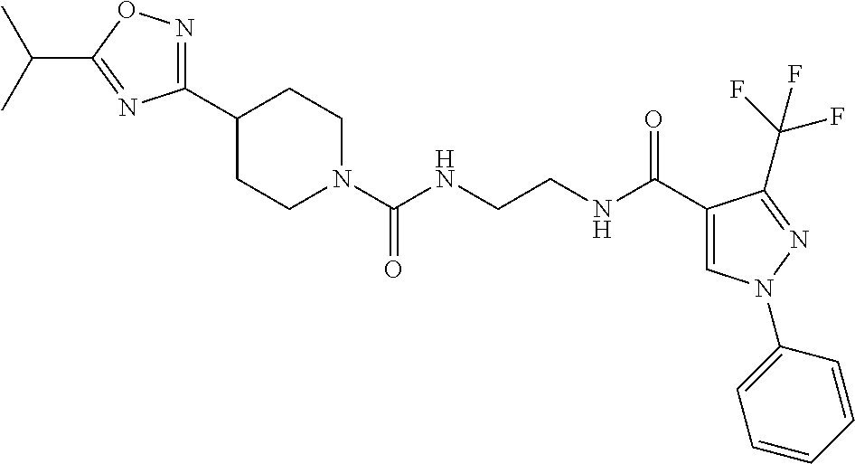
C1(C2=NOC(C(C)C)=N2)CCN(C(NCCNC(C2=CN(C3=CC=CC=C3)N=C2C(F)(F)F)=O)=O)CC1
